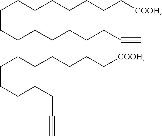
C(CCCCC#C)CCCCCC[COOH].C(CCCCCCCC#C)CCCCCCC[COOH]
